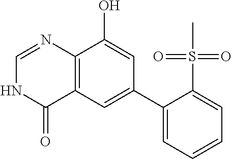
C12=C(C=C(C3=CC=CC=C3S(C)(=O)=O)C=C1O)C(=O)NC=N2
